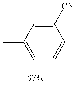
C1=C(C)C=C([CN])C=C1
